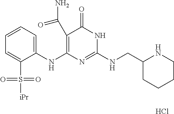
C1(C(N)=O)=C(NC2=CC=CC=C2S([iPr])(=O)=O)N=C(NCC2CCCCN2)NC1=O.Cl
